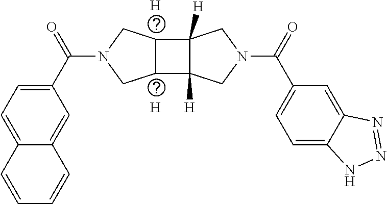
[H].[H].C1=C(C(N2CC3C(C4([H])C3([H])CN(C(C3=CC=C5C(=C3)N=NN5)=O)C4)C2)=O)C=C2C(=C1)C=CC=C2
